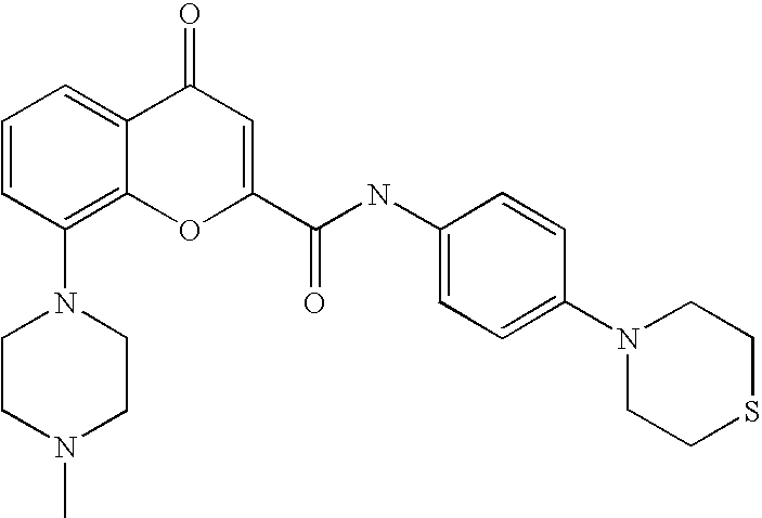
N1(C2=C3C(=CC=C2)C(=O)C=C(C(NC2=CC=C(N4CCSCC4)C=C2)=O)O3)CCN(C)CC1
